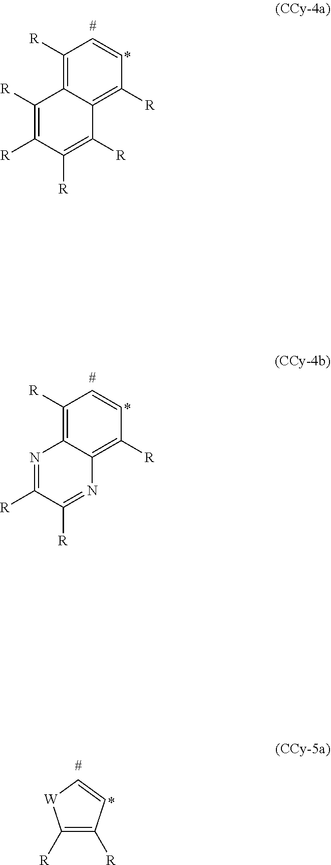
C1([R])=C2C(=C([R])C=C1)C([R])=C([R])C([R])=C2[R].C1([R])=C2C(=C([R])C=C1)N=C([R])C([R])=N2.C1([R])=C([R])C=C[W]1
